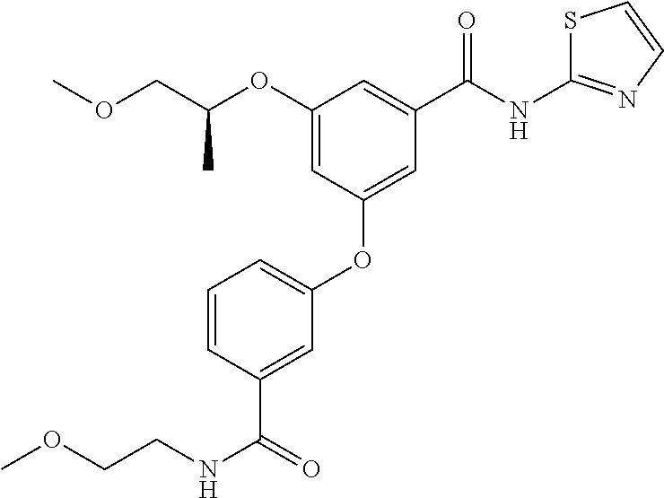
C1(OC(COC)C)=CC(OC2=CC=CC(C(=O)NCCOC)=C2)=CC(C(=O)NC2=NC=CS2)=C1
